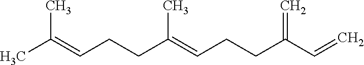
C(C(=CCCC(C=C)=C)C)CC=C(C)C
